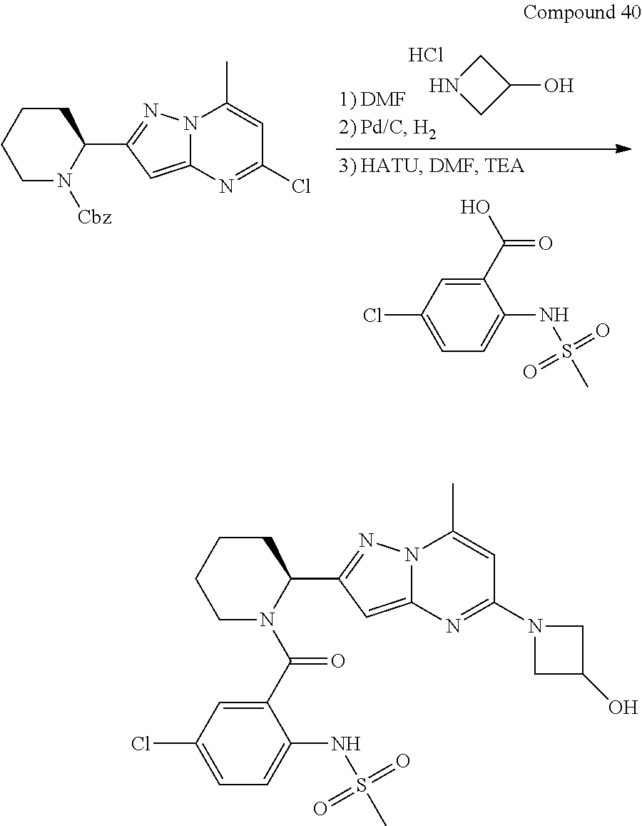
C1C(O)CN1.Cl.C1=C(Cl)C=C(C(O)=O)C(NS(C)(=O)=O)=C1.C1N([Cbz])C(C2=NN3C(=C2)N=C(Cl)C=C3C)CCC1.C1N(C(C2=CC(Cl)=CC=C2NS(C)(=O)=O)=O)C(C2=NN3C(=C2)N=C(N2CC(O)C2)C=C3C)CCC1
